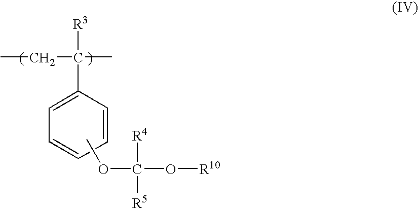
CCC(C)([R3])C1=CC=CC=C1.COC(O[R10])([R4])[R5]
